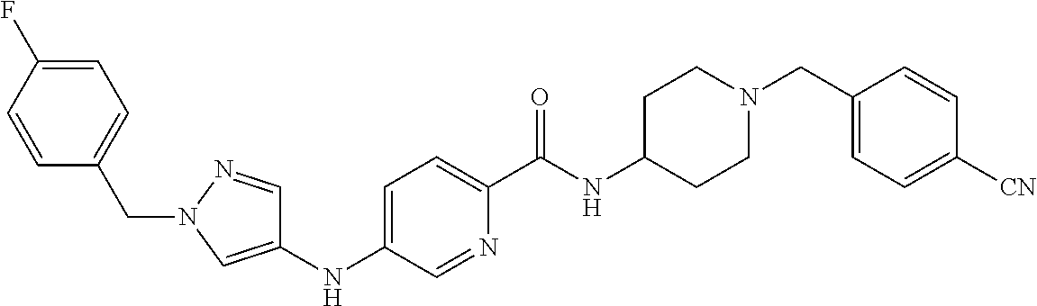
C1(NC2=CC=C(C(NC3CCN(CC4=CC=C([CN])C=C4)CC3)=O)N=C2)=CN(CC2=CC=C(F)C=C2)N=C1
